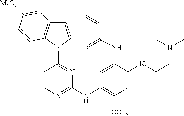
C1=CN(C2=NC(NC3=C([OCH3])C=C(N(CCN(C)C)C)C(NC(C=C)=O)=C3)=NC=C2)C2=C1C=C([MeO])C=C2
